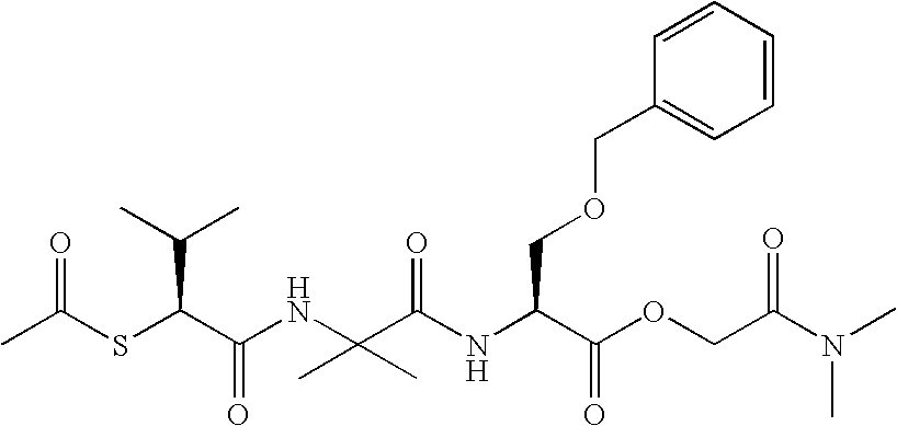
C(C(NC(C(OCC(N(C)C)=O)=O)COCC1=CC=CC=C1)=O)(NC(C(SC(C)=O)C(C)C)=O)(C)C
